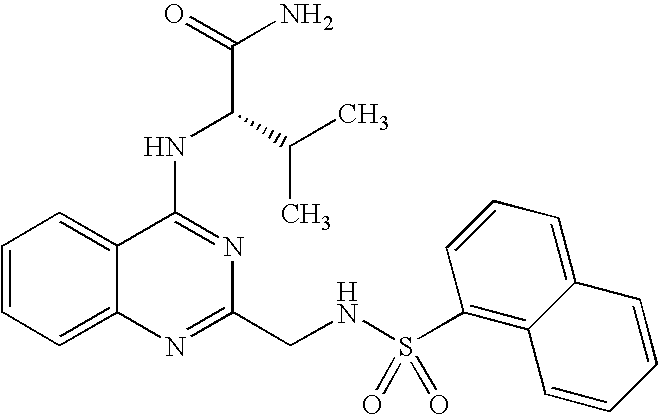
C1=CC=C2C(=C1)C(NC(C(N)=O)C(C)C)=NC(CNS(C1=C3C(=CC=C1)C=CC=C3)(=O)=O)=N2
